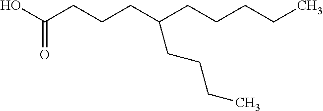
OC(CCCC(CCCCC)CCCC)=O
